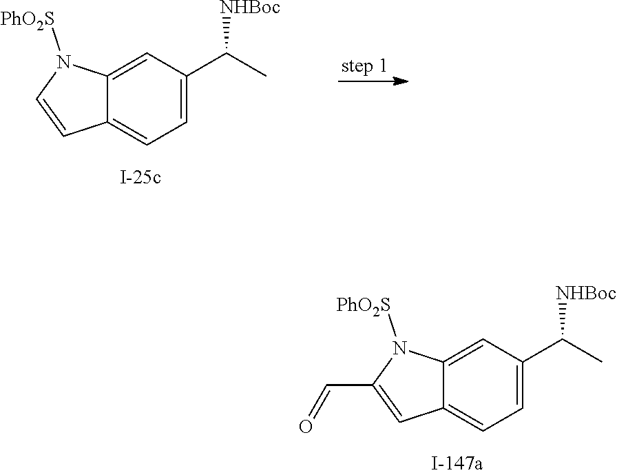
C12=CC(C(C)[NHBoc])=CC=C1C=CN2[PhO2S].C12=CC(C(C)[NHBoc])=CC=C1C=C(C=O)N2[PhO2S]
